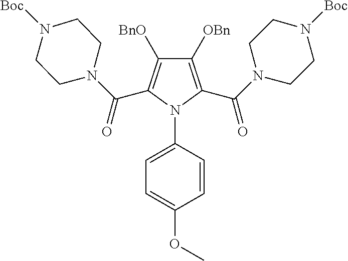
C1([OBn])=C(C(N2CCN([Boc])CC2)=O)N(C2=CC=C(OC)C=C2)C(C(N2CCN([Boc])CC2)=O)=C1[BnO]
